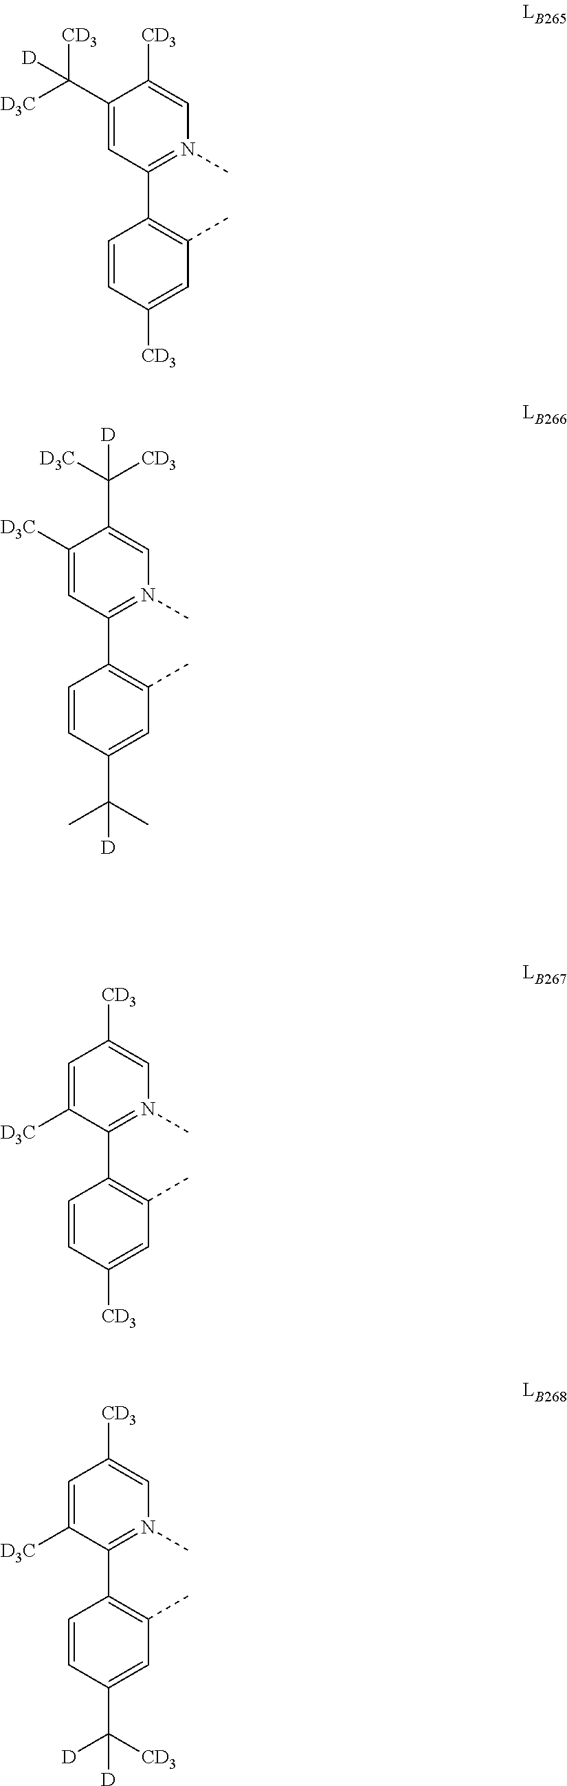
C1(C([D3C])([CD3])[D])=CC(C2=C(C)C=C([CD3])C=C2)=N(C)C=C1[CD3].C1([D3C])=CC(C2=C(C)C=C(C(C)(C)[D])C=C2)=N(C)C=C1C([D3C])([CD3])[D].C1=C([D3C])C(C2=C(C)C=C([CD3])C=C2)=N(C)C=C1[CD3].C1=C([D3C])C(C2=C(C)C=C(C([CD3])([D])[D])C=C2)=N(C)C=C1[CD3]
